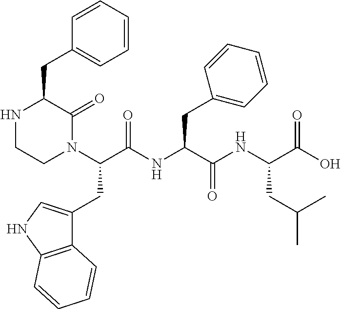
N1CCN(C(C(NC(C(NC(C(O)=O)CC(C)C)=O)CC2=CC=CC=C2)=O)CC2=CNC3=C2C=CC=C3)C(=O)C1CC1=CC=CC=C1
